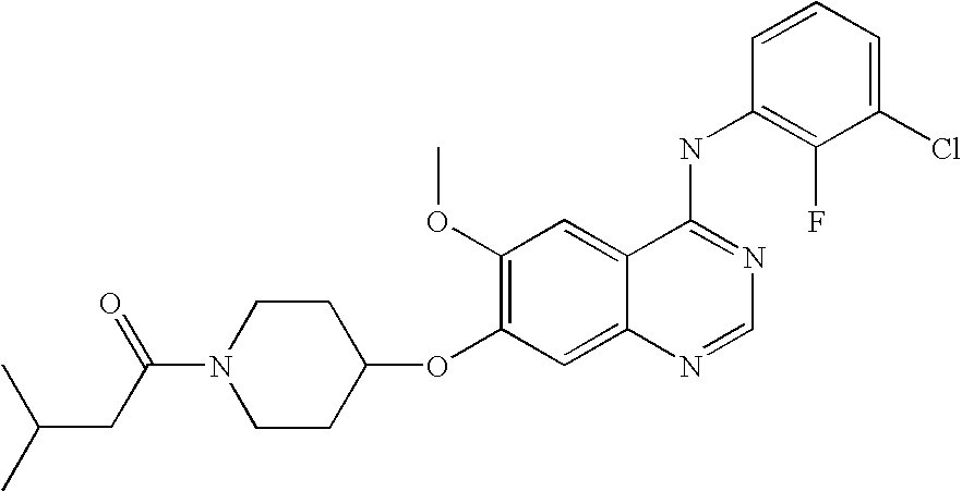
C1(OC)=C(OC2CCN(C(CC(C)C)=O)CC2)C=C2C(=C1)C(NC1=C(F)C(Cl)=CC=C1)=NC=N2
